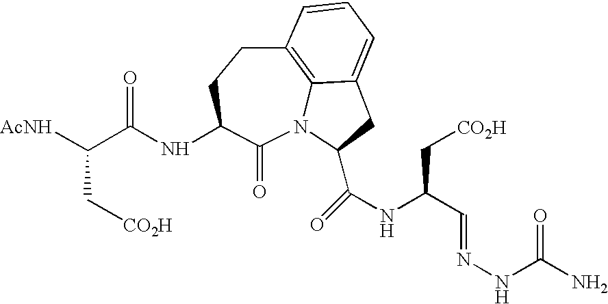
N12C3=C(CCC(NC(C([AcNH])C[CO2H])=O)C1=O)C=CC=C3CC2C(NC(C=NNC(N)=O)C[CO2H])=O
